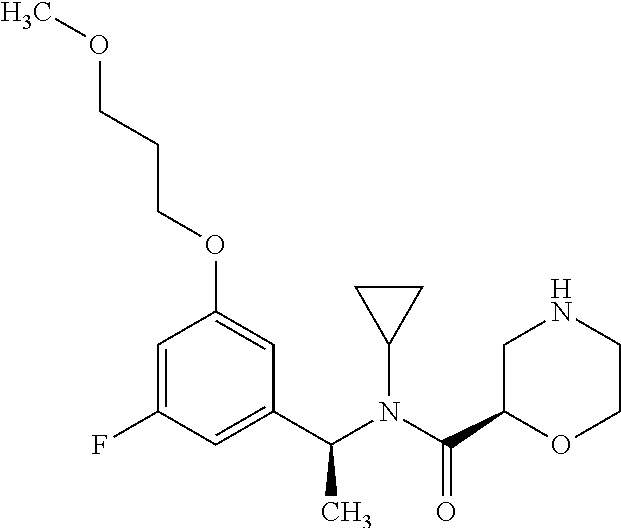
C1=C(F)C=C(C(N(C(C2OCCNC2)=O)C2CC2)C)C=C1OCCCOC
